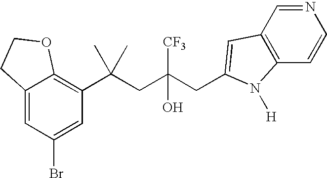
C12=CC(Br)=CC(C(CC(CC3=CC4=C(C=CN=C4)N3[H])([CF3])O)(C)C)=C1OCC2
